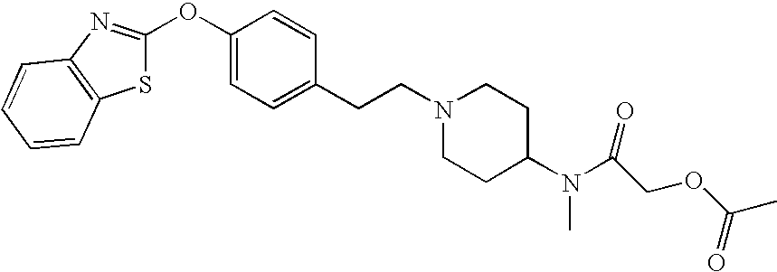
C1=C(OC2=NC3=C(S2)C=CC=C3)C=CC(CCN2CCC(N(C(COC(C)=O)=O)C)CC2)=C1
